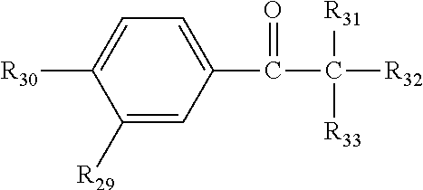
C1([R29])=CC(C(=O)C([R32])([R31])[R33])=CC=C1[R30]
